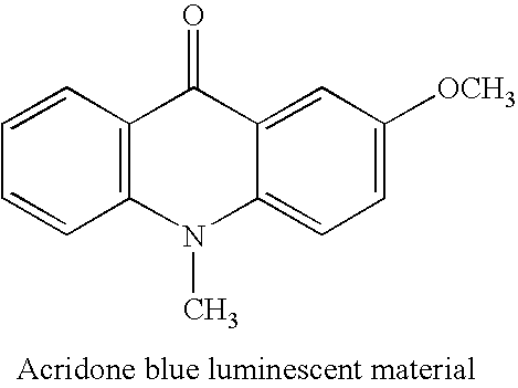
C12=C(C=CC=C1)C(=O)C1=CC([OCH3])=CC=C1N2C
